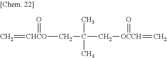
C=[CHCO](CC(C[OCCH](=C)=O)(C)C)=O
